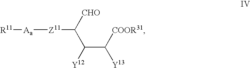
[CHO]C(C(C([COOR31])[Y13])[Y12])[Z11][Aa][R11]
